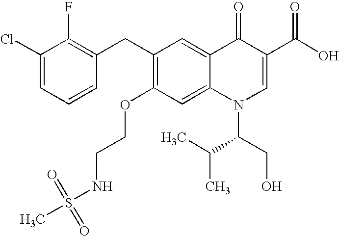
C1(Cl)=CC=CC(CC2=C(OCCNS(C)(=O)=O)C=C3C(=C2)C(=O)C(C(O)=O)=CN3C(C(C)C)CO)=C1F
